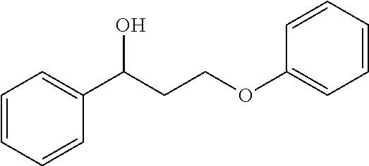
C1=CC=CC(C(CCOC2=CC=CC=C2)O)=C1
